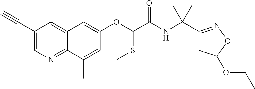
C1(C#C)=CN=C2C(=C1)C=C(OC(SC)C(=O)NC(C1=NOC(OCC)C1)(C)C)C=C2C
